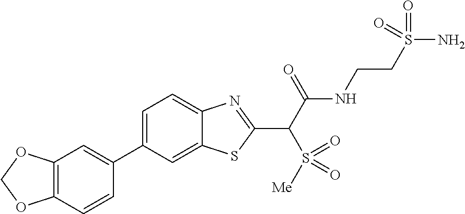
C1(C2=CC3=C(C=C2)OCO3)=CC=C2C(=C1)SC(C(C(NCCS(N)(=O)=O)=O)S(=O)([Me])=O)=N2
